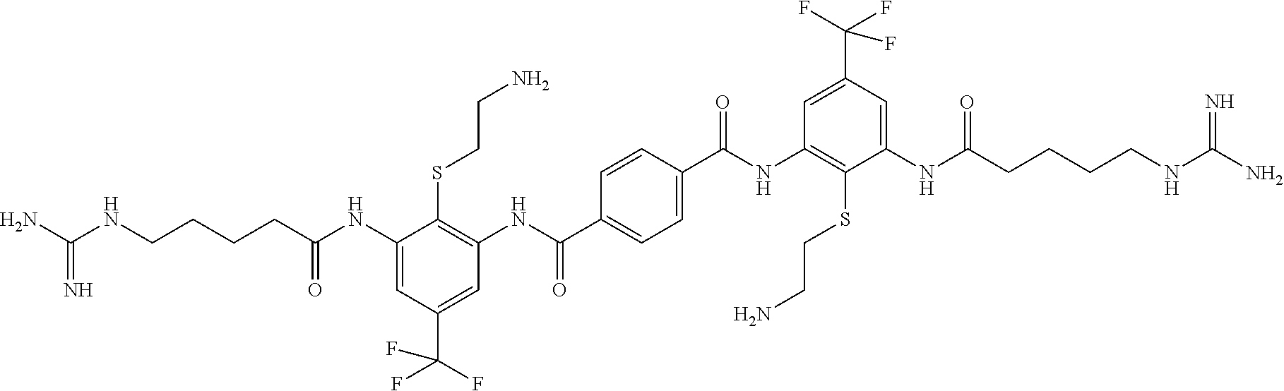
NC(NCCCCC(NC1=CC(C(F)(F)F)=CC(NC(C2=CC=C(C(NC3=C(SCCN)C(NC(CCCCNC(N)=N)=O)=CC(C(F)(F)F)=C3)=O)C=C2)=O)=C1SCCN)=O)=N
